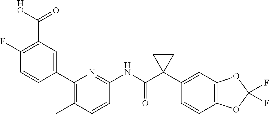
C1(C2=CC(C([HO])=O)=C(F)C=C2)=C(C)C=CC(NC(C2(C3=CC4=C(C=C3)OC(F)(F)O4)CC2)=O)=N1
